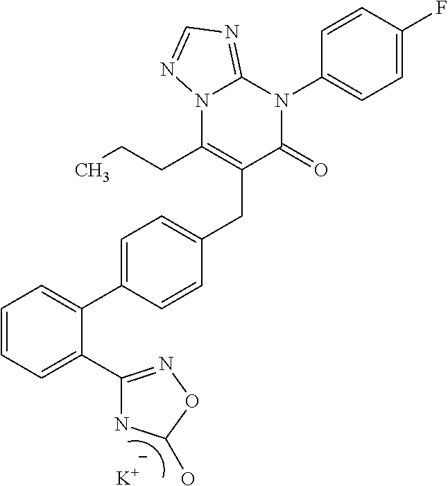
C1=CC=C(C2=NOC(O)N2)C(C2=CC=C(CC3=C(CCC)N4C(=NC=N4)N(C4=CC=C(F)C=C4)C3=O)C=C2)=C1.[K]
